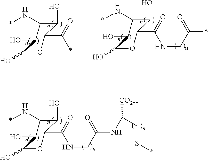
C1(O)C(N*)C(O)C(O)OC1C(*)=O.C1(O)C(N*)C(O)C(O)OC1C(NCC(=O)*)=O.C1(O)C(N*)C(O)C(O)OC1C(NCC(=O)NC([CO2H])CS*)=O
